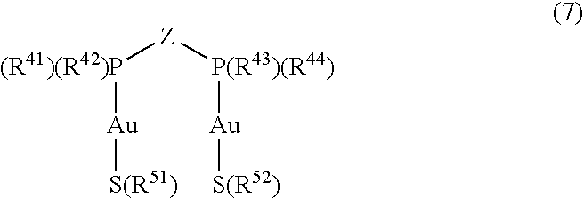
[(R41)(R42)P]([Z][P(R43)(R44)][Au][S(R52)])[Au][S(R51)]
